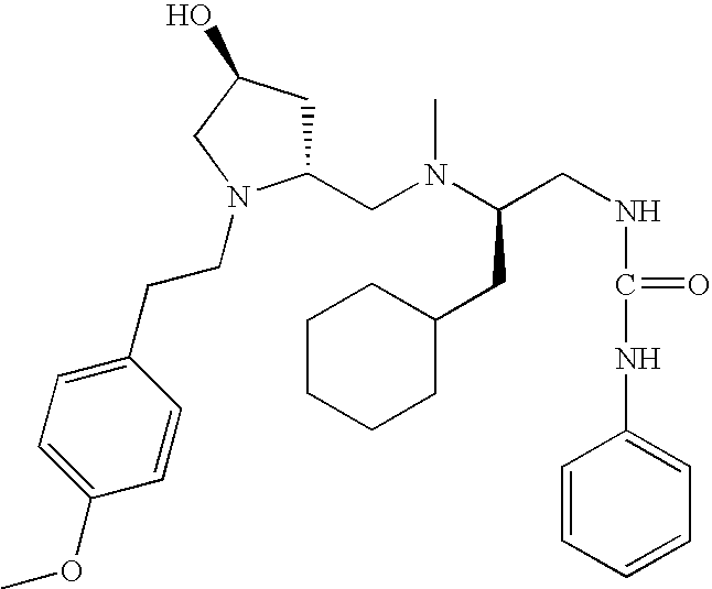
CN(C(CNC(NC1=CC=CC=C1)=O)CC1CCCCC1)CC1CC(O)CN1CCC1=CC=C(OC)C=C1
